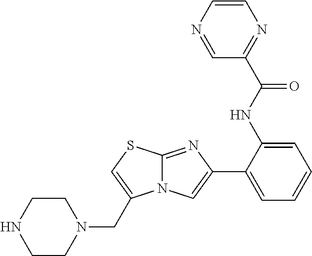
C1(NC(=O)C2=NC=CN=C2)=CC=CC=C1C1=CN2C(=N1)SC=C2CN1CCNCC1
